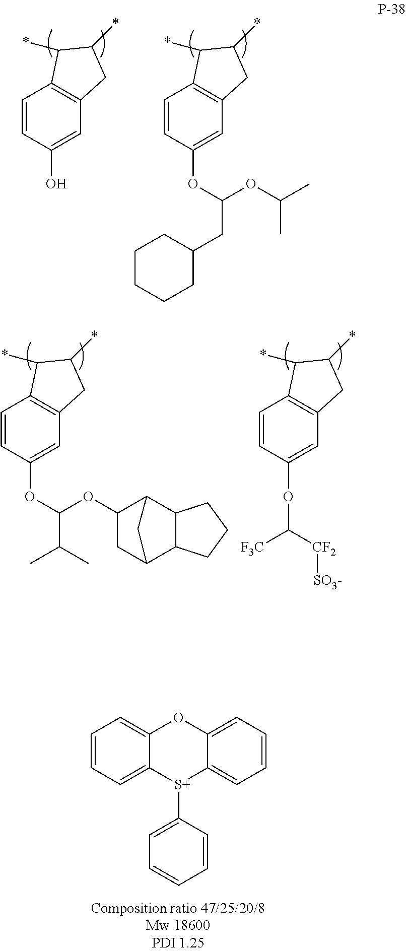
C1=CC=C2C(=C1)OC1=CC=CC=C1[S+]2C1=CC=CC=C1.C1=CC(O)=CC2=C1C(*)C(*)C2.C1=CC(OC(CC2CCCCC2)OC(C)C)=CC2=C1C(*)C(*)C2.C1=CC(OC([F3C])[CF2][SO3-])=CC2=C1C(*)C(*)C2.C1=CC(OC(OC2C3C4C(C(C2)C3)CCC4)C(C)C)=CC2=C1C(*)C(*)C2
